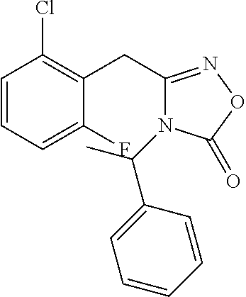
C1=CC=C(F)C(CC2=NOC(=O)N2C(C2=CC=CC=C2)C)=C1Cl
